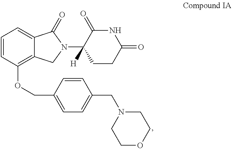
C1=CC(OCC2=CC=C(CN3CCOCC3)C=C2)=C2C(=C1)C(=O)N(C1([H])CCC(=O)NC1=O)C2
